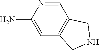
C1=NC(N)=CC2=C1CNC2
